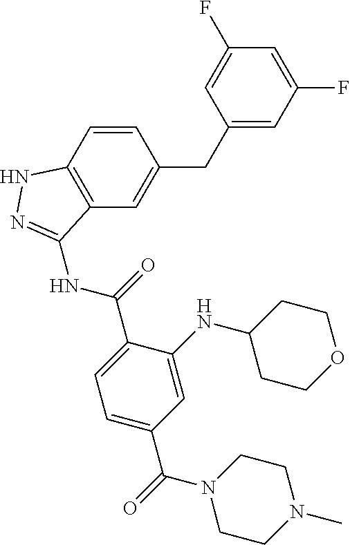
C1=CC2=C(C=C1CC1=CC(F)=CC(F)=C1)C(NC(=O)C1=CC=C(C(=O)N3CCN(C)CC3)C=C1NC1CCOCC1)=NN2
